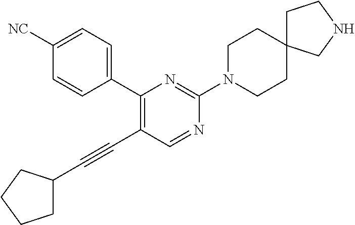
C1(C2=CC=C([NC])C=C2)=C(C#CC2CCCC2)C=NC(N2CCC3(CC2)CCNC3)=N1
